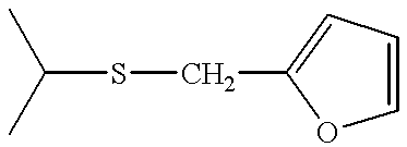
C(SCC1=CC=CO1)(C)C
